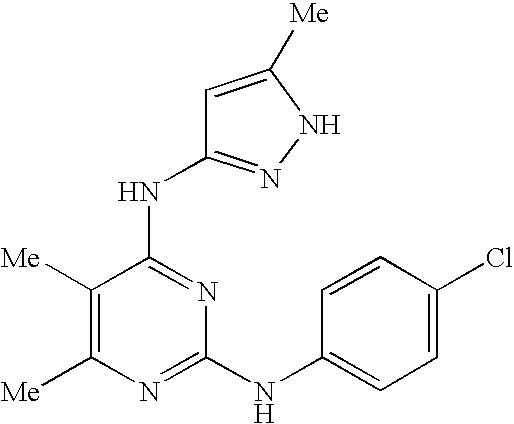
N(C1=NC(NC2=CC=C(Cl)C=C2)=NC([Me])=C1[Me])C1=NNC([Me])=C1
